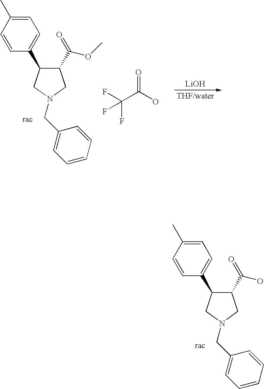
C1(C(=O)O)C(C2=CC=C(C)C=C2)CN(CC2=CC=CC=C2)C1.FC(C(O)=O)(F)F.C1(C(=O)OC)C(C2=CC=C(C)C=C2)CN(CC2=CC=CC=C2)C1.[LiOH]
